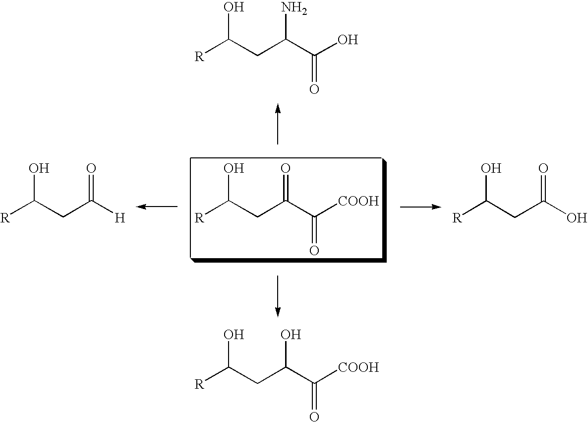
[R]C(CC(C(O)=O)N)O.[R]C(CC(C([COOH])=O)=O)O.[R]C(CC(C([COOH])=O)O)O.[R]C(CC([H])=O)O.[R]C(CC(O)=O)O
